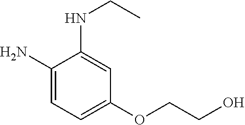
C1(N)=CC=C(OCCO)C=C1NCC
